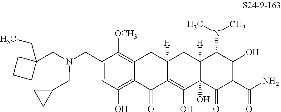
N(CC1=CC(O)=C2C(=C1[OCH3])CC1([H])C(=C(O)C3(O)C([H])(C1)C(N(C)C)C(O)=C(C(N)=O)C3=O)C2=O)(CC1CC1)CC1(CC)CCC1
